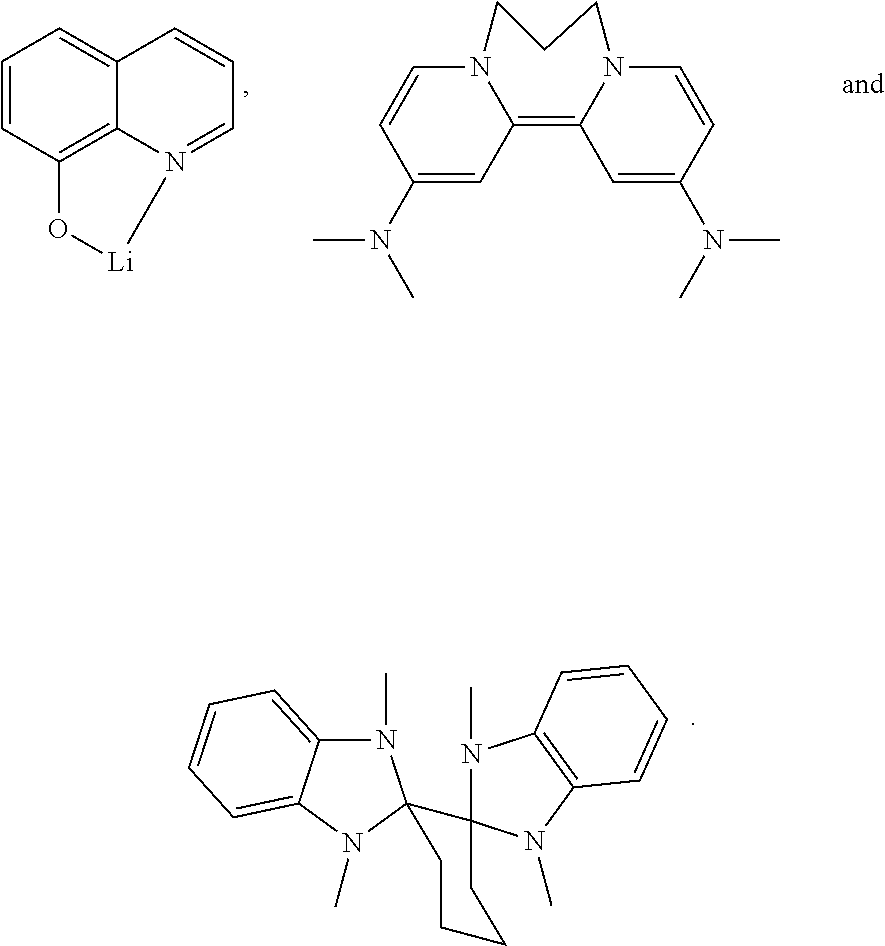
C1=CC2=C3C(=C1)C=CC=N3[Li]O2.C1(N(C)C)=CC2=C3C=C(N(C)C)C=CN3CCCN2C=C1.N1(C)C2=CC=CC=C2N(C)C12C1(N(C)C3=C(N1C)C=CC=C3)CCCC2
